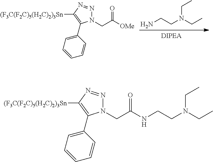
NCCN(CC)CC.C(C([OMe])=O)N1N=NC([(F3C(F2C)5(H2C)2)3Sn])=C1C1=CC=CC=C1.C(C(=O)NCCN(CC)CC)N1N=NC([(F3C(F2C)5(H2C)2)3Sn])=C1C1=CC=CC=C1
